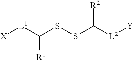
[X][L1]C(SSC([L2][Y])[R2])[R1]
